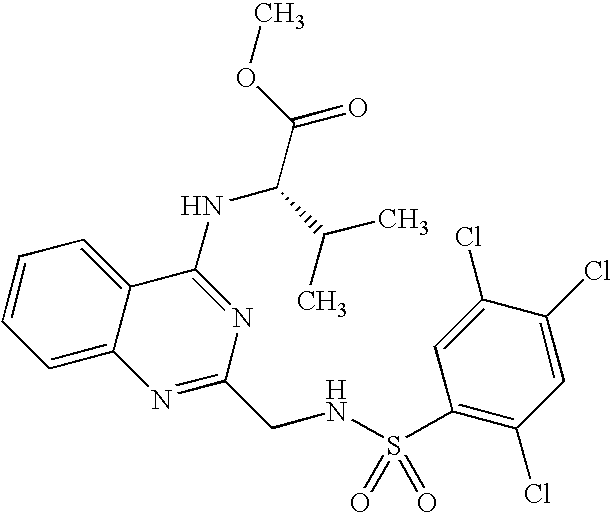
C1=CC=C2C(=C1)C(NC(C(C)C)C(=O)OC)=NC(CNS(=O)(=O)C1=C(Cl)C=C(Cl)C(Cl)=C1)=N2
